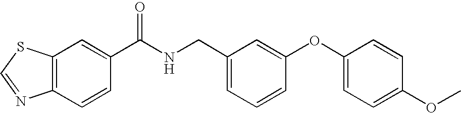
C12=C(C=C(C(NCC3=CC=CC(OC4=CC=C(OC)C=C4)=C3)=O)C=C1)SC=N2
